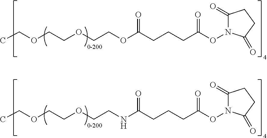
CCOCCOCCOC(CCCC(ON1C(=O)CCC1=O)=O)=O.CCOCCOCCNC(CCCC(ON1C(=O)CCC1=O)=O)=O
